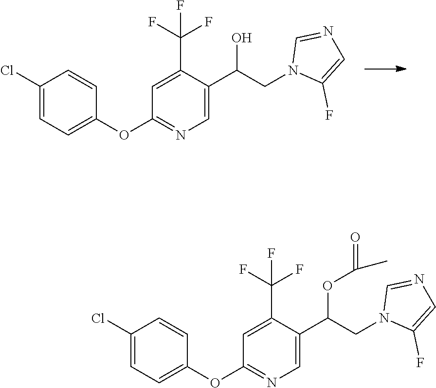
C1(Cl)=CC=C(OC2=NC=C(C(CN3C(F)=CN=C3)O)C(C(F)(F)F)=C2)C=C1.C1(Cl)=CC=C(OC2=NC=C(C(CN3C(F)=CN=C3)OC(C)=O)C(C(F)(F)F)=C2)C=C1
